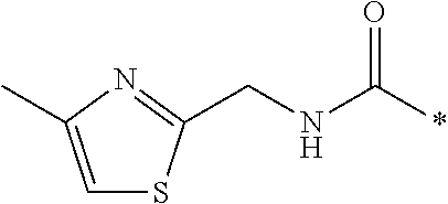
C(NC(*)=O)C1=NC(C)=CS1
